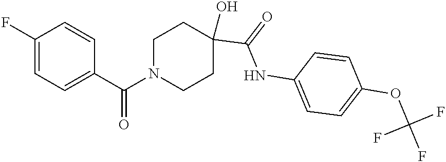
N1(C(C2=CC=C(F)C=C2)=O)CCC(O)(C(=O)NC2=CC=C(OC(F)(F)F)C=C2)CC1
